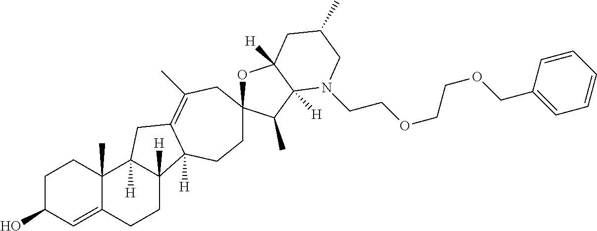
C1C(O)C=C2C(C)(C1)C1([H])C([H])(CC2)C2([H])C(=C(C)CC3(OC4([H])C([H])(C3C)N(CCOCCOCC3=CC=CC=C3)CC(C)C4)CC2)C1
